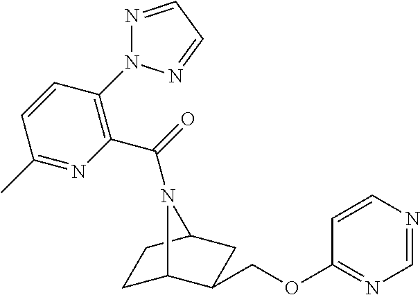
C1C2C(COC3=NC=NC=C3)CC(C1)N2C(=O)C1=C(N2N=CC=N2)C=CC(C)=N1
